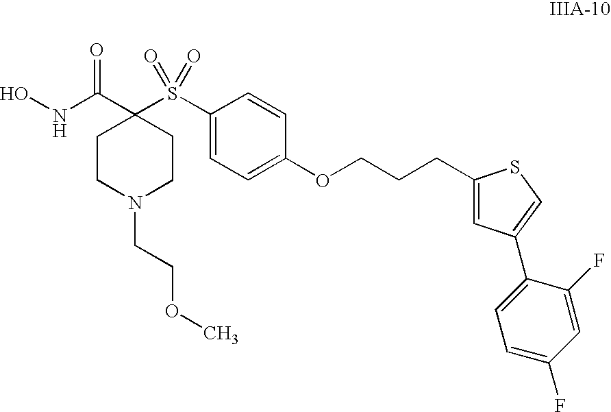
C1=C(S(C2(C(NO)=O)CCN(CCOC)CC2)(=O)=O)C=CC(OCCCC2=CC(C3=CC=C(F)C=C3F)=CS2)=C1
